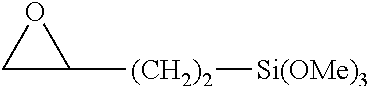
O1CC1[(CH2)2][Si(OMe)3]
